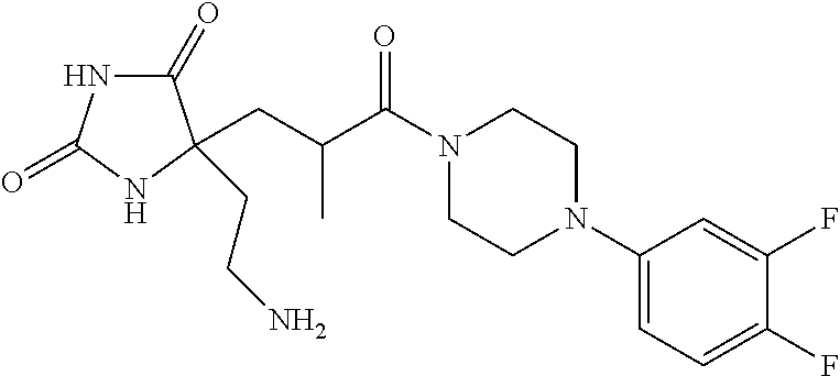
C1(=O)NC(=O)NC1(CCN)CC(C)C(=O)N1CCN(C2=CC=C(F)C(F)=C2)CC1
